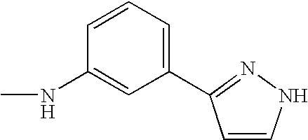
CNC1=CC(C2=NNC=C2)=CC=C1
